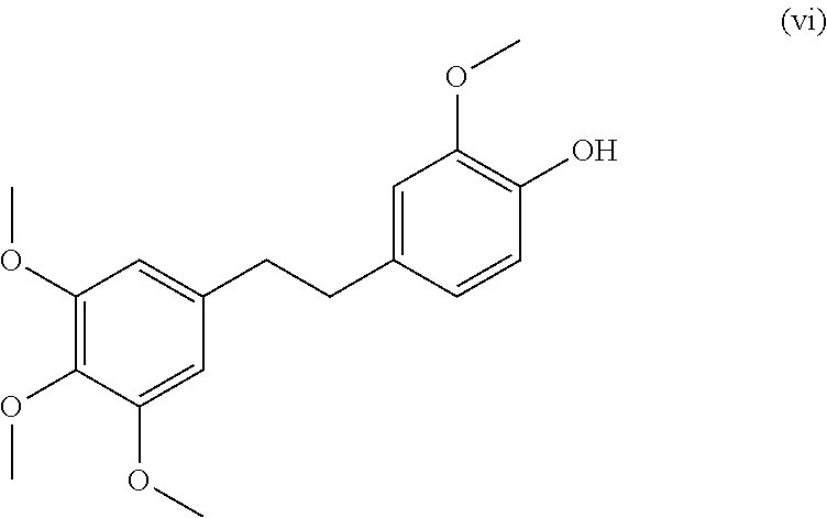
C1=C(OC)C(OC)=C(OC)C=C1CCC1=CC(OC)=C(O)C=C1
